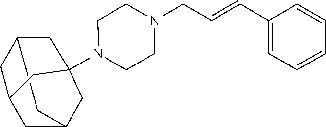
C12CC3CC(C1)CC(N1CCN(CC=CC4=CC=CC=C4)CC1)(C2)C3
